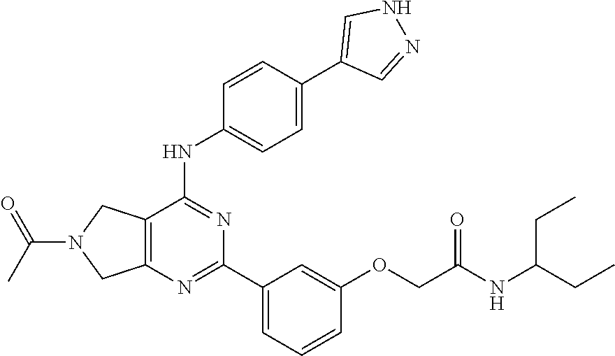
C12=C(N=C(C3=CC=CC(OCC(NC(CC)CC)=O)=C3)N=C1NC1=CC=C(C3=CNN=C3)C=C1)CN(C(C)=O)C2
